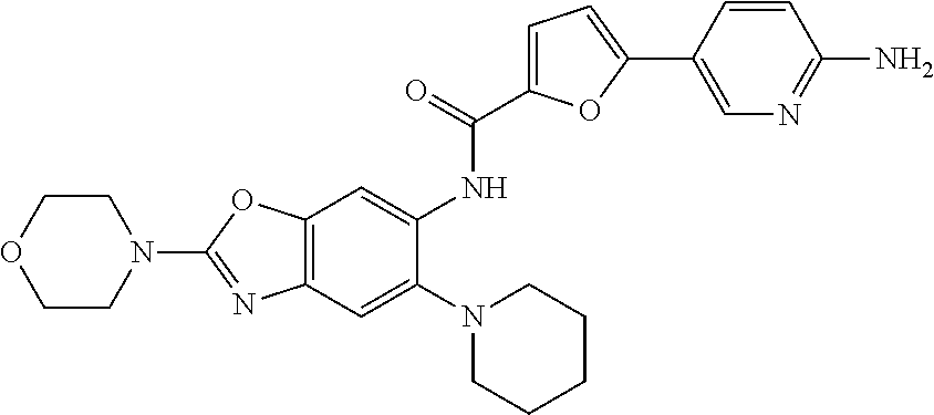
C1COCCN1C1=NC2=C(O1)C=C(NC(C1=CC=C(C3=CN=C(N)C=C3)O1)=O)C(N1CCCCC1)=C2
